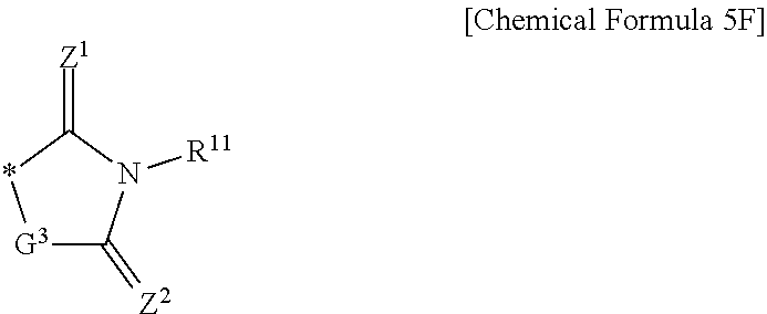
[G3]1C(=[Z2])N([R11])C(=[Z1])*1
